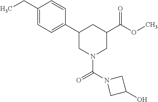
C1(CC)=CC=C(C2CN(C(N3CC(O)C3)=O)CC(C(OC)=O)C2)C=C1
